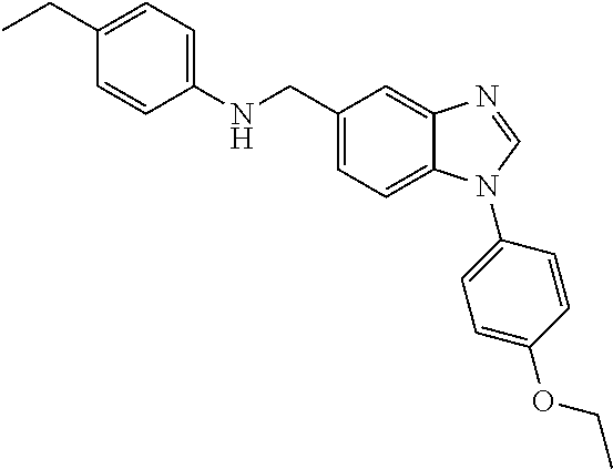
C1(CC)=CC=C(NCC2=CC=C3C(=C2)N=CN3C2=CC=C(OCC)C=C2)C=C1
